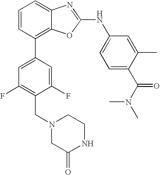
C1=CC(C2=CC(F)=C(CN3CC(=O)NCC3)C(F)=C2)=C2C(=C1)N=C(NC1=CC=C(C(N(C)C)=O)C(C)=C1)O2
